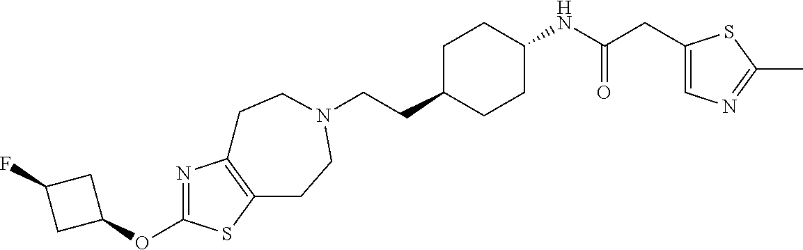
C(CC1CCC(NC(CC2=CN=C(C)S2)=O)CC1)N1CCC2=C(N=C(OC3CC(F)C3)S2)CC1
